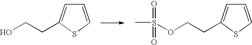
C1=CSC(CCO)=C1.C1=CSC(CCOS(=O)(=O)C)=C1
